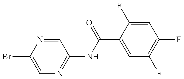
C1=C(Br)N=CC(NC(=O)C2=CC(F)=C(F)C=C2F)=N1
